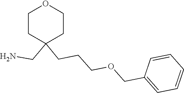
C1CC(CN)(CCCOCC2=CC=CC=C2)CCO1
